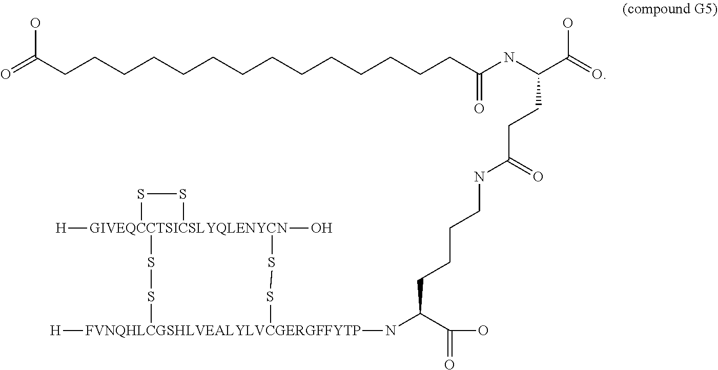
O=C(CCCCCCCCCCCCCCC(NC(C(=O)O)CCC(NCCCCC(N[FVNQHLCGSHLVEALYLVCGERGFFYTP]1([H])SS[GIVEQCCTSICSLYQLENYCN]2(O)([H])(SS1)SS2)C(=O)O)=O)=O)O
